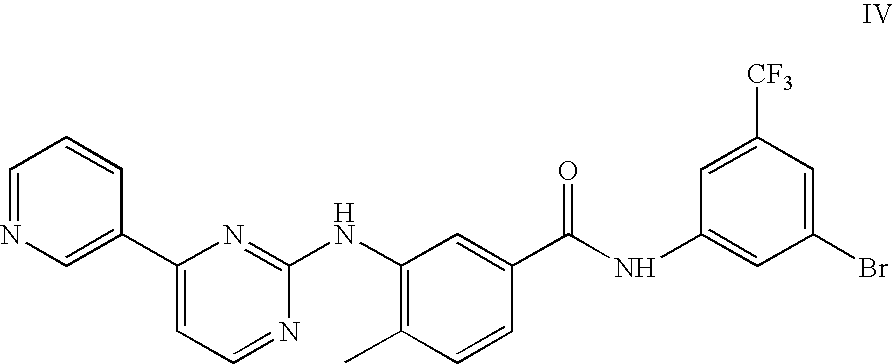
C1=NC=C(C2=CC=NC(NC3=C(C)C=CC(C(=O)NC4=CC(Br)=CC([CF3])=C4)=C3)=N2)C=C1
